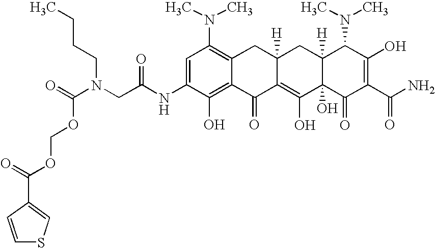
N(CC(NC1=CC(N(C)C)=C2C(=C1O)C(=O)C1=C(O)C3(O)C([H])(CC1([H])C2)C(N(C)C)C(O)=C(C(N)=O)C3=O)=O)(C(=O)OCOC(C1=CSC=C1)=O)CCCC
